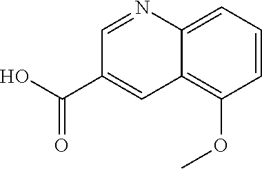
C1=NC2=CC=CC(OC)=C2C=C1C(O)=O
